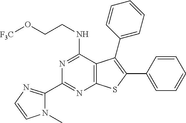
N1=C(NCCO[F3C])C2=C(N=C1C1=NC=CN1C)SC(C1=CC=CC=C1)=C2C1=CC=CC=C1
